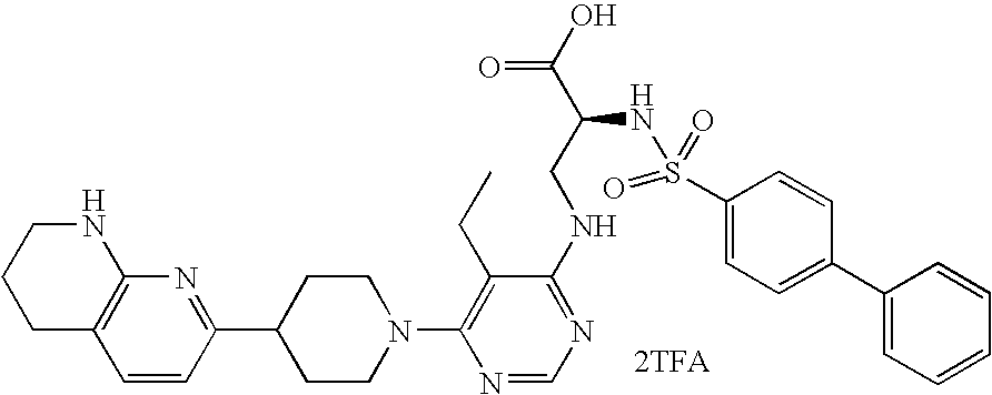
C12=C(C=CC(C3CCN(C4=C(CC)C(NCC(C(O)=O)NS(=O)(=O)C5=CC=C(C6=CC=CC=C6)C=C5)=NC=N4)CC3)=N1)CCCN2.[2TFA]
